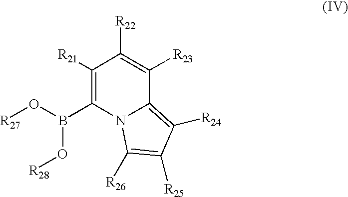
C1([R21])=C(B(O[R27])O[R28])N2C(=C([R24])C([R25])=C2[R26])C([R23])=C1[R22]
